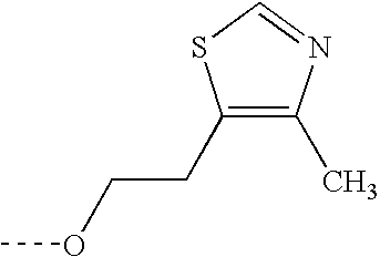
C1(CCOC)=C(C)N=CS1
